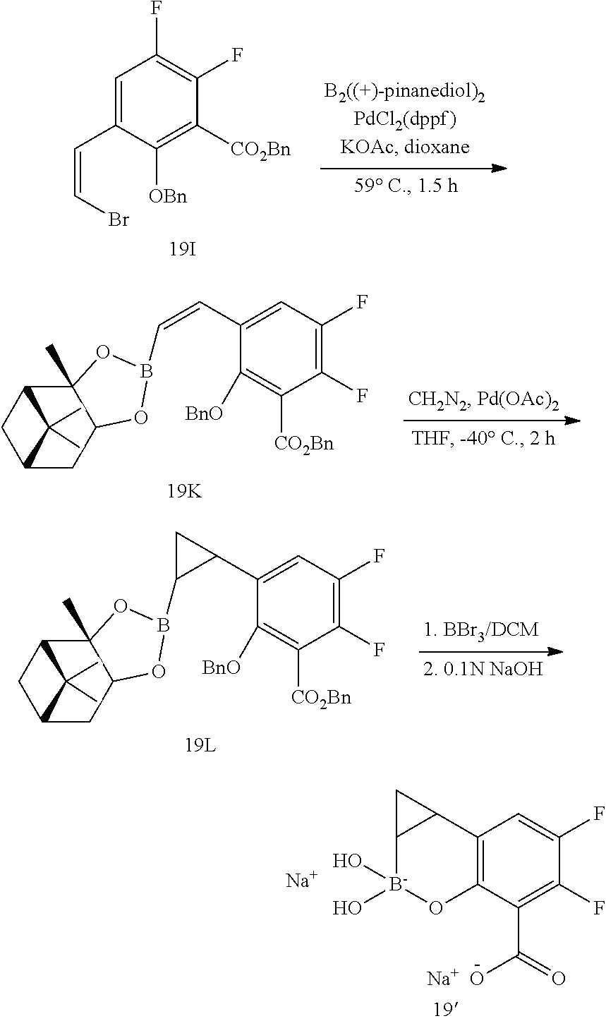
C1=C(C=CBr)C([OBn])=C([CO2Bn])C(F)=C1F.C1(F)=C(F)C=C(C=CB2OC3C(C)(C4CC(C3)C4(C)C)O2)C([BnO])=C1[CO2Bn].C1(F)=C(F)C=C(C2C(B3OC4C(C)(C5CC(C4)C5(C)C)O3)C2)C([BnO])=C1[CO2Bn].C12=C(C(C(=O)[Na+  O])=C(F)C(F)=C1)O[B-](O)(O)C1C2C1.[Na]
